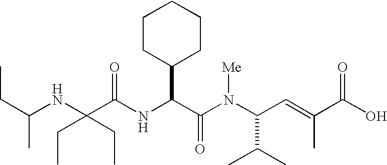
N(C(C(N(C(C(C)C)C=C(C)C(O)=O)[Me])=O)C1CCCCC1)C(C(NC(CC)C)(CC)CC)=O
